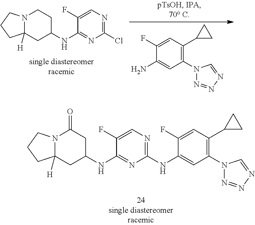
N12C([H])(CC(NC3=NC(Cl)=NC=C3F)CC1)CCC2.C1(N2N=NN=C2)=C(C2CC2)C=C(F)C(N)=C1.C1(F)=CN=C(NC2=CC(N3N=NN=C3)=C(C3CC3)C=C2F)N=C1NC1CC(=O)N2C([H])(C1)CCC2
